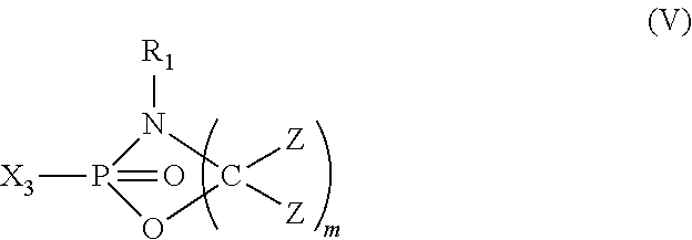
[X3]P1(=O)OC([Z])([Z])N1[R1]
